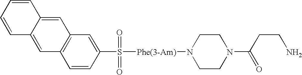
C1=CC=CC2=CC3=C(C=C12)C=C(S([Phe(3-Am)]N1CCN(C(CCN)=O)CC1)(=O)=O)C=C3
